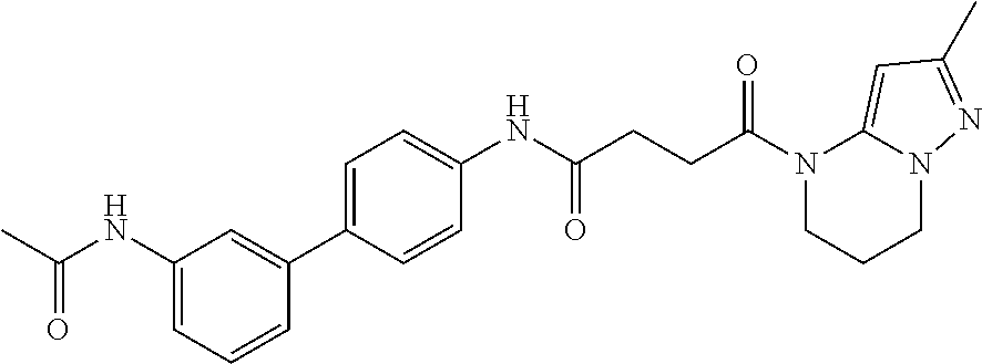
N1(C(CCC(NC2=CC=C(C3=CC(NC(=O)C)=CC=C3)C=C2)=O)=O)CCCN2C1=CC(C)=N2
